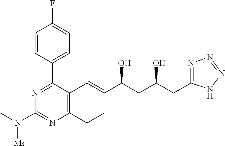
C1=CC(C2=NC(N(C)[Ms])=NC(C(C)C)=C2C=CC(CC(O)CC2=NN=NN2)O)=CC=C1F
